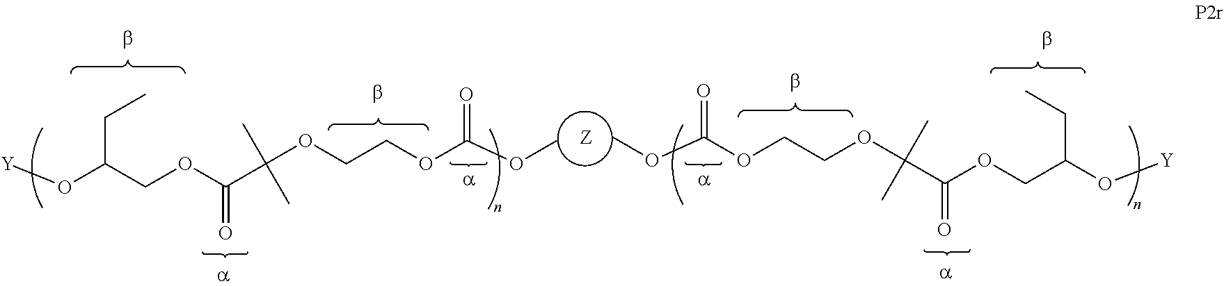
[Y]OC(COC(=O)C(OCCOC(OC)=O)(C)C)CC.COC(OCCOC(C(OCC(O[Y])CC)=O)(C)C)=O
